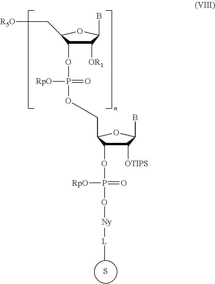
C1([OR1])C(OP(=O)([RpO])OCC2C(OP([RpO])(O[Ny][L]C)=O)C([OTIPS])C(B)O2)C(C[R5O])OC1B.S
